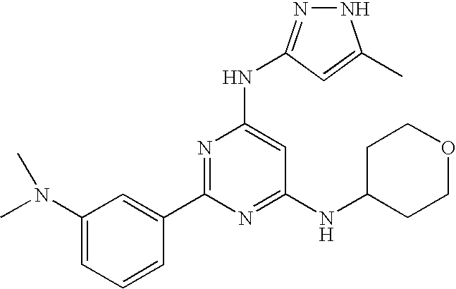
N1N=C(NC2=CC(NC3CCOCC3)=NC(C3=CC(N(C)C)=CC=C3)=N2)C=C1C
